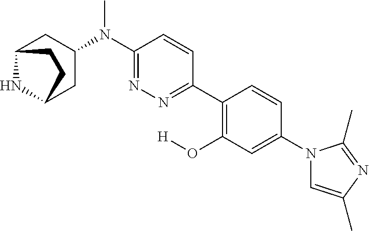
C12NC(CC(N(C3=NN=C(C4=C(O[H])C=C(N5C=C(C)N=C5C)C=C4)C=C3)C)C1)CC2
